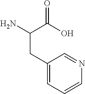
NC(C(O)=O)CC1=CC=CN=C1
